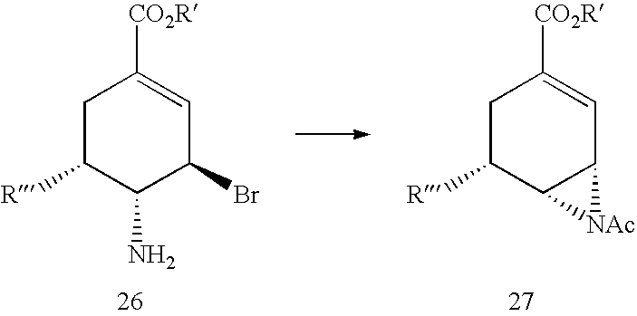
C1C([R])C(N)C(Br)C=C1[CO2R].C1C([R])C2C(C=C1[CO2R])[NAc]2
